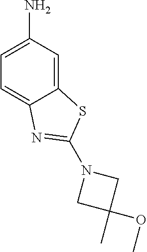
C12=CC(N)=CC=C1N=C(N1CC(C)(OC)C1)S2
